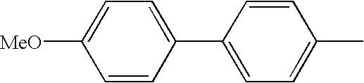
C1=CC(C2=CC=C(C)C=C2)=CC=C1[MeO]
